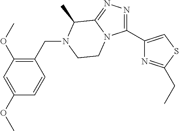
C1(C2=CSC(CC)=N2)=NN=C2N1CCN(CC1=C(OC)C=C(OC)C=C1)C2C
